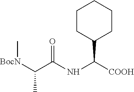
C1CC(C([COOH])NC(C([BocN]C)C)=O)CCC1
